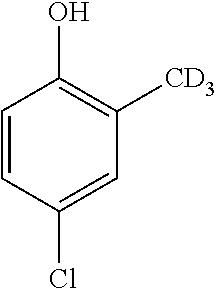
C1=CC(Cl)=CC([CD3])=C1O
